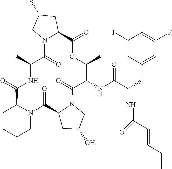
C1CCCN2C1C(=O)NC(C)C(=O)N1C(CC(C)C1)C(=O)OC(C)C(NC(=O)C(NC(=O)C=CCC)CC1=CC(F)=CC(F)=C1)C(=O)N1CC(O)CC1C2=O
